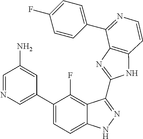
C1=C(C2=CC=C3C(=C2F)C(C2=NC4=C(N2)C=CN=C4C2=CC=C(F)C=C2)=NN3)C=C(N)C=N1
